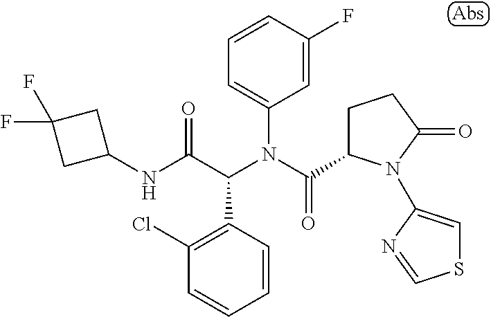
C1=CC(F)=CC(N(C(=O)C2CCC(=O)N2C2=CSC=N2)C(C(NC2CC(F)(F)C2)=O)C2=C(Cl)C=CC=C2)=C1
